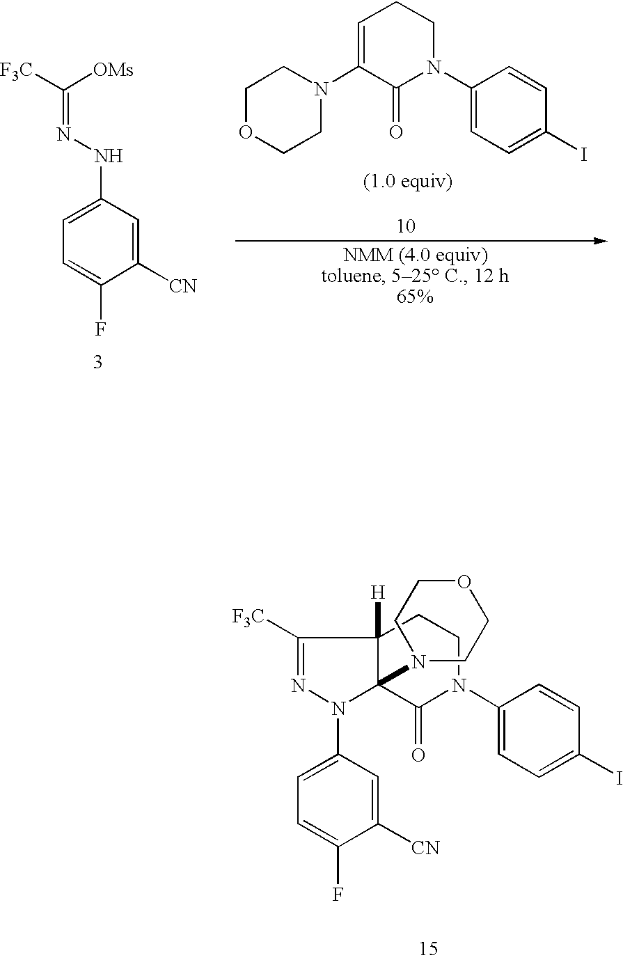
C1=C(N2N=C([F3C])C3([H])C2(N2CCOCC2)C(=O)N(C2=CC=C(I)C=C2)CC3)C=C([CN])C(F)=C1.C1OCCN(C2=CCCN(C3=CC=C(I)C=C3)C2=O)C1.C1=C(NN=C([F3C])[OMs])C=C([CN])C(F)=C1
